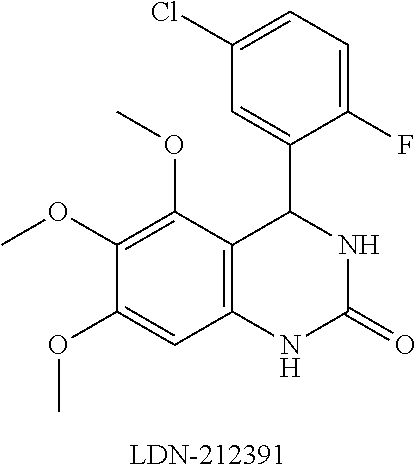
C12=C(C(OC)=C(OC)C(OC)=C1)C(C1=CC(Cl)=CC=C1F)NC(=O)N2
